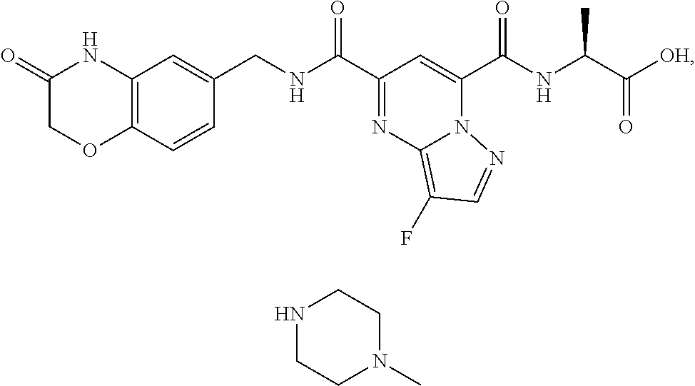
C12=C(C=CC(CNC(C3=NC4=C(F)C=NN4C(C(NC(C(=O)[OH])C)=O)=C3)=O)=C1)OCC(=O)N2.N1CCN(C)CC1
